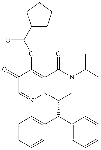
C1(=O)C=NN2C(=C1OC(=O)C1CCCC1)C(=O)N(C(C)C)CC2C(C1=CC=CC=C1)C1=CC=CC=C1
